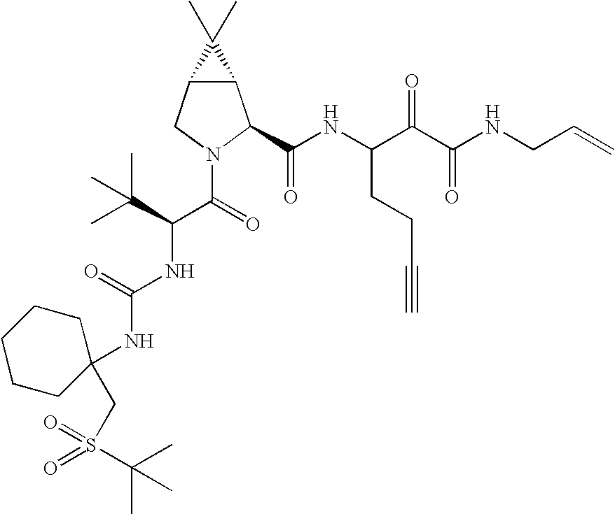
C12C(CN(C(=O)C(C(C)(C)C)NC(NC3(CS(=O)(=O)C(C)(C)C)CCCCC3)=O)C1C(NC(C(C(NCC=C)=O)=O)CCC#C)=O)C2(C)C
